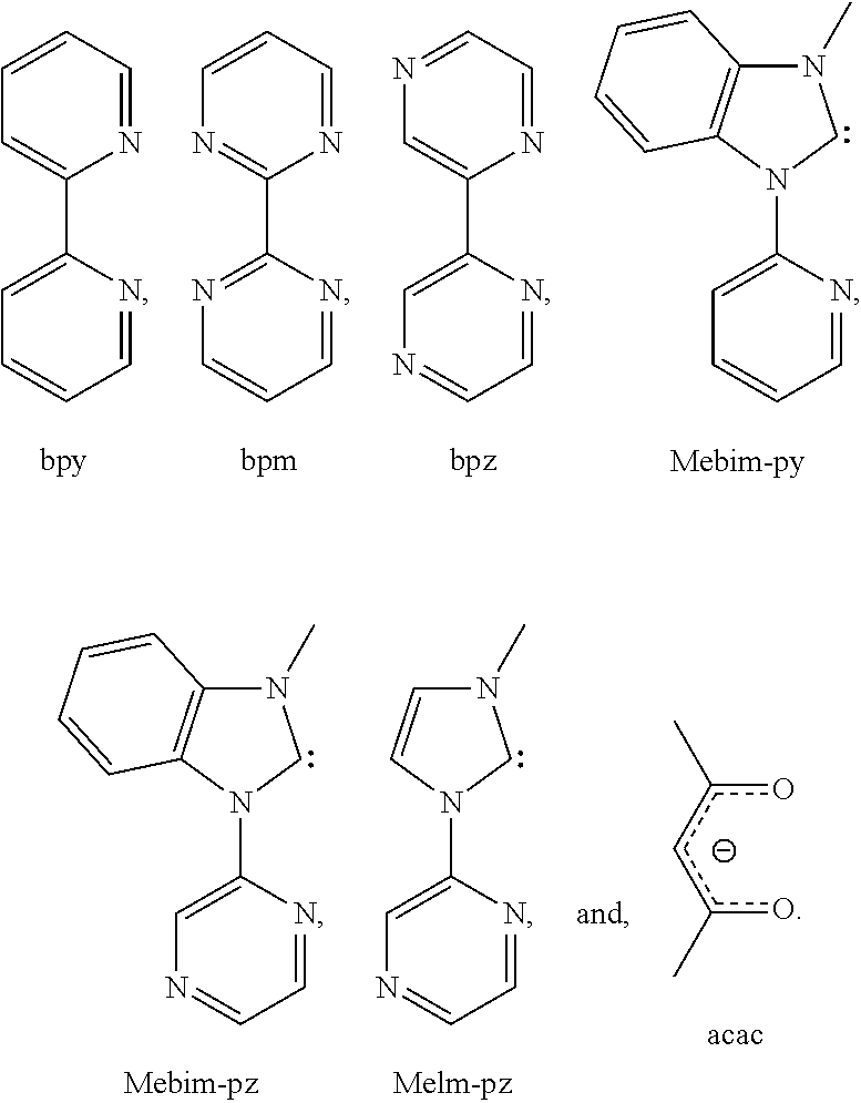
C1=CC=NC(C2=CC=CC=N2)=C1.C1=CC=NC(C2=NC=CC=N2)=N1.N1=CC=NC(C2=CN=CC=N2)=C1.N1(C)C2=C(N(C3=CC=CC=N3)C1)C=CC=C2.N1(C)C=CN(C2=CN=CC=N2)C1.oc(cc(o)C)C.N1(C)C2=C(N(C3=CN=CC=N3)C1)C=CC=C2
